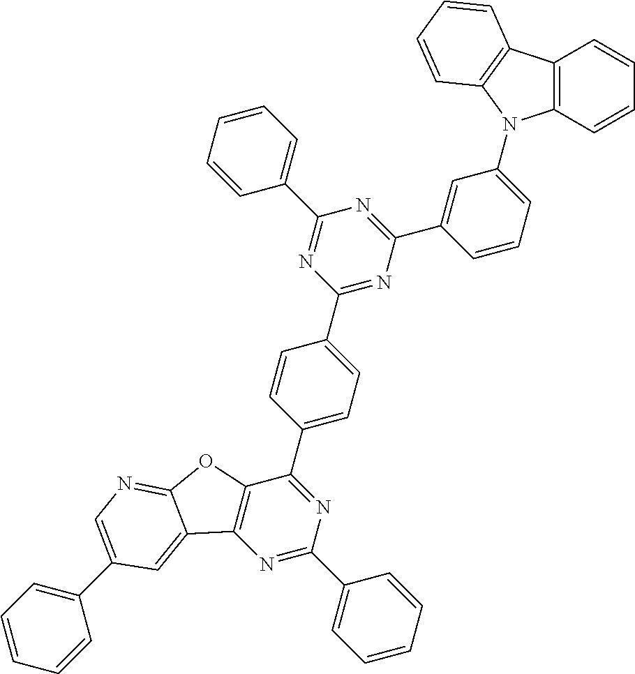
N1=C(C2=CC=CC=C2)N=C(C2=CC=C(C3=NC(C4=CC(N5C6=C(C=CC=C6)C6=C5C=CC=C6)=CC=C4)=NC(C4=CC=CC=C4)=N3)C=C2)C2=C1C1=CC(C3=CC=CC=C3)=CN=C1O2
